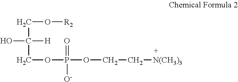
C(O[R2])C([H])(O)COP(=O)(OCC[N(CH3)3])[O-]
